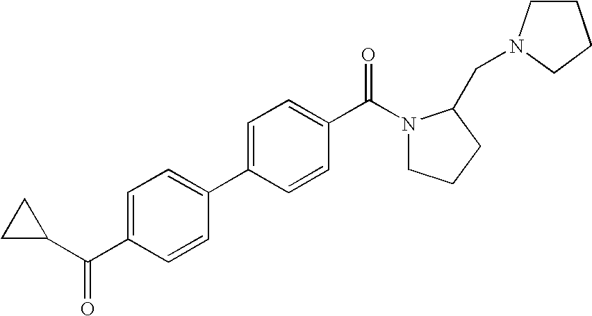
C1(C(C2CC2)=O)=CC=C(C2=CC=C(C(N3CCCC3CN3CCCC3)=O)C=C2)C=C1
